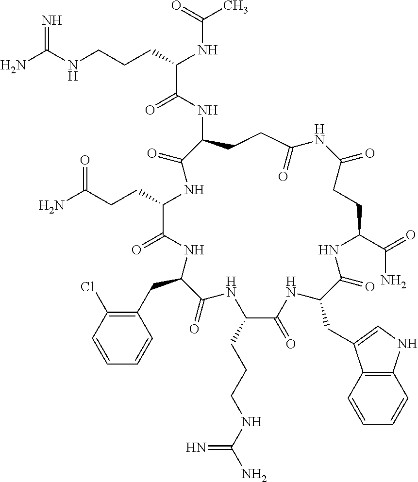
NC(NCCCC(NC(C)=O)C(=O)NC1CCC(=O)NC(=O)CCC(C(=O)N)NC(=O)C(CC2=CNC3=C2C=CC=C3)NC(=O)C(CCCNC(N)=N)NC(=O)C(CC2=C(Cl)C=CC=C2)NC(=O)C(CCC(=O)N)NC1=O)=N
